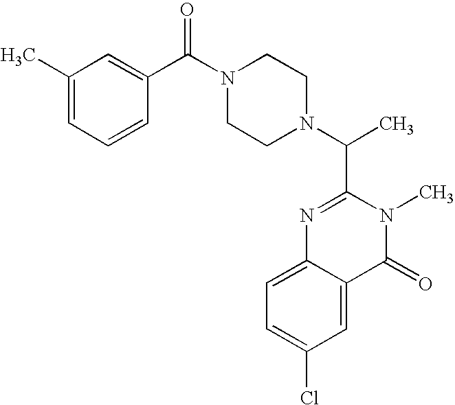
C1(C)=CC=CC(C(N2CCN(C(C)C3=NC4=CC=C(Cl)C=C4C(=O)N3C)CC2)=O)=C1
